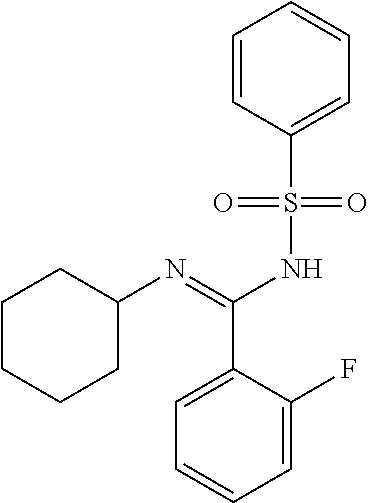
C1=CC(S(=O)(=O)NC(C2=CC=CC=C2F)=NC2CCCCC2)=CC=C1
